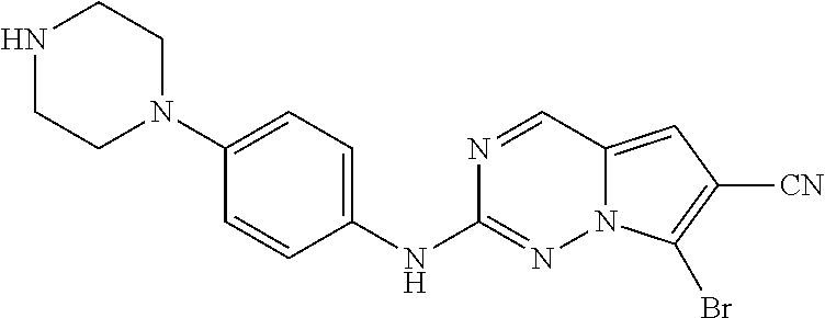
N1CCN(C2=CC=C(NC3=NN4C(=CC([CN])=C4Br)C=N3)C=C2)CC1
